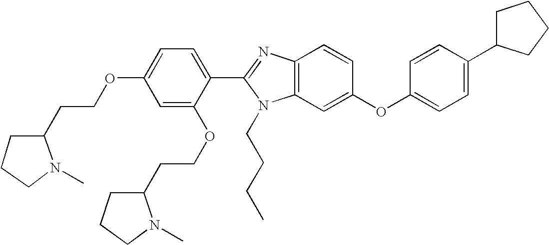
C1=C(OCCC2N(C)CCC2)C=C(OCCC2N(C)CCC2)C(C2=NC3=C(N2CCCC)C=C(OC2=CC=C(C4CCCC4)C=C2)C=C3)=C1
